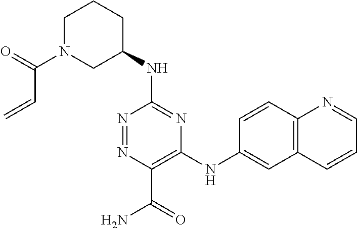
C1(NC2CCCN(C(C=C)=O)C2)=NC(NC2=CC3=C(C=C2)N=CC=C3)=C(C(=O)N)N=N1
